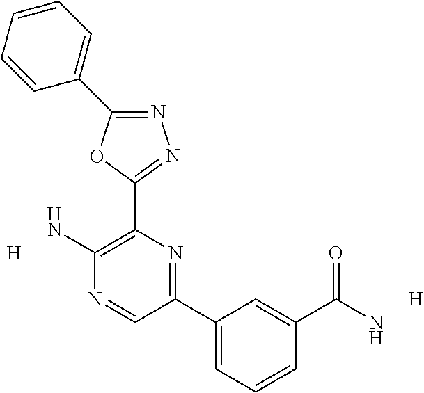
N1=C(C2=CC=CC=C2)OC(C2=C(N)N=CC(C3=CC=CC(C(=O)N)=C3)=N2)=N1.[H].[H]
